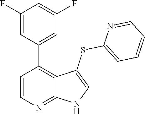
C1=CN=C2C(=C1C1=CC(F)=CC(F)=C1)C(SC1=CC=CC=N1)=CN2
